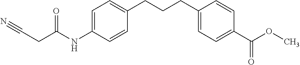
C1=C(NC(CC#N)=O)C=CC(CCCC2=CC=C(C(OC)=O)C=C2)=C1
